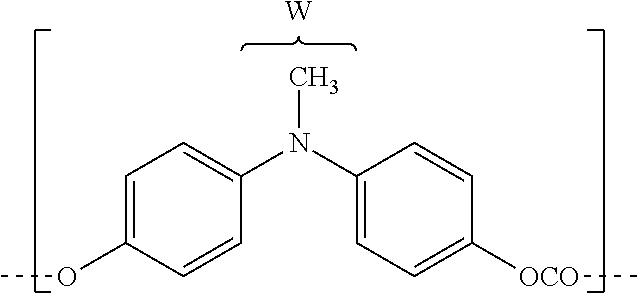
C1=C(OC)C=CC(N(C2=CC=C([OCO]C)C=C2)C)=C1.[W]
